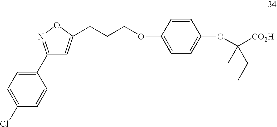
C1(C2=CC=C(Cl)C=C2)=NOC(CCCOC2=CC=C(OC([CO2H])(C)CC)C=C2)=C1
